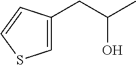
C1=C(CC(C)O)C=CS1
